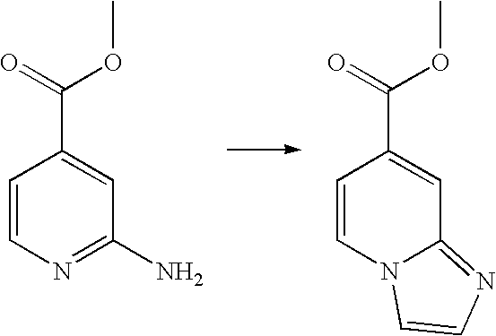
C1=CN=C(N)C=C1C(=O)OC.C1=CN2C(=NC=C2)C=C1C(=O)OC
